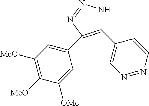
C1(C2=CN=NC=C2)=C(C2=CC([MeO])=C([MeO])C([OMe])=C2)N=NN1
